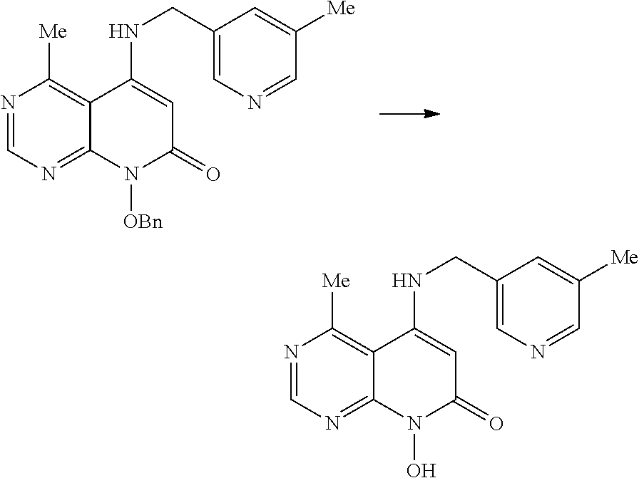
N1=CN=C2C(=C1[Me])C(NCC1=CN=CC([Me])=C1)=CC(=O)N2[OBn].N1=CN=C2C(=C1[Me])C(NCC1=CN=CC([Me])=C1)=CC(=O)N2O
